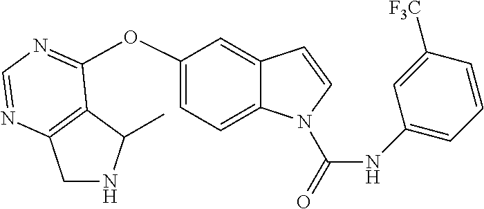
C12=C(N=CN=C1OC1=CC=C3C(=C1)C=CN3C(=O)NC1=CC=CC([F3C])=C1)CNC2C
